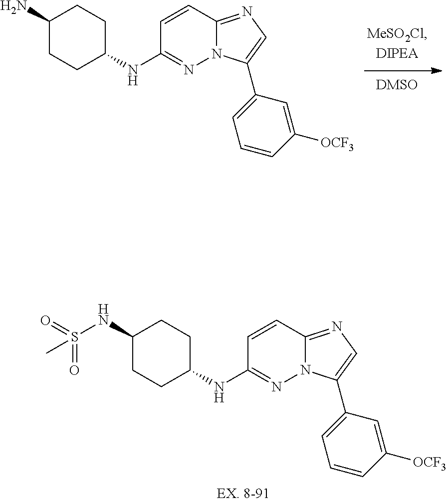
C1(N)CCC(NC2=NN3C(=NC=C3C3=CC=CC([OCF3])=C3)C=C2)CC1.C1(NS(=O)(C)=O)CCC(NC2=NN3C(=NC=C3C3=CC=CC([OCF3])=C3)C=C2)CC1
